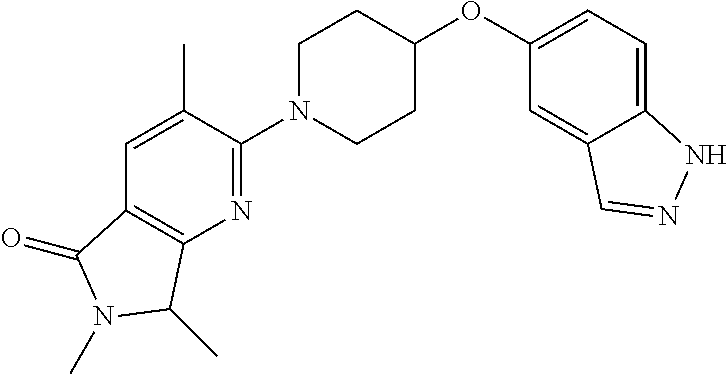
C1N(C2=NC3=C(C=C2C)C(=O)N(C)C3C)CCC(OC2=CC=C3C(=C2)C=NN3)C1
